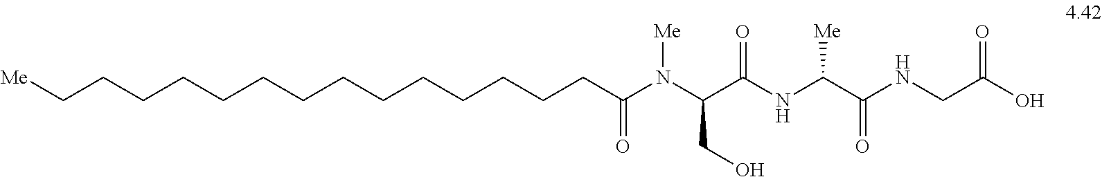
[Me]CCCCCCCCCCCCCCC(N(C(C(NC(C(NCC(=O)O)=O)[Me])=O)CO)[Me])=O
